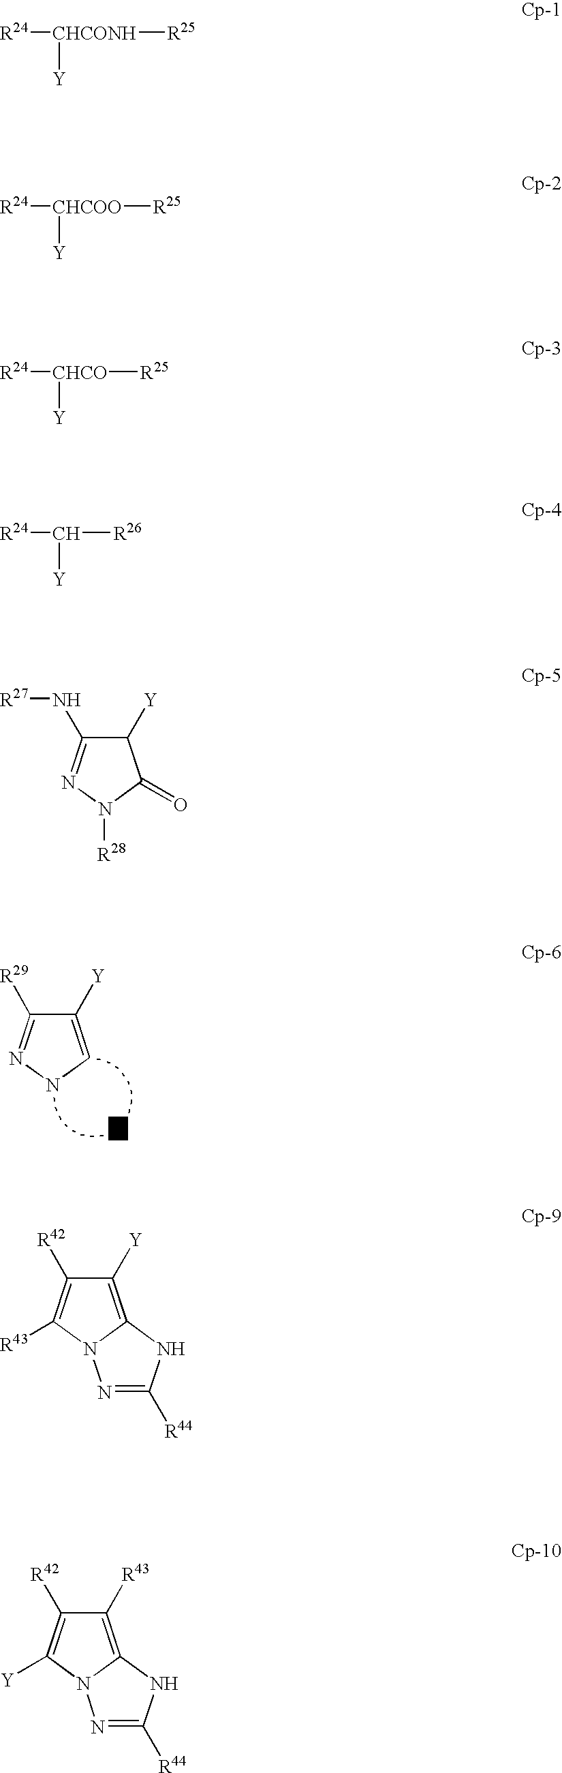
C1([Y])=CNN=C1[R29].[R24][CHCONH]([Y])[R25].[R24][CHCOO]([Y])[R25].[R24][CHCO]([Y])[R25].[R24]C([Y])[R26].[R27]NC1=NN([R28])C(=O)C1[Y].C1([Y])=C2N(C([R43])=C1[R42])N=C([R44])N2.C1([R43])=C2N(C([Y])=C1[R42])N=C([R44])N2
